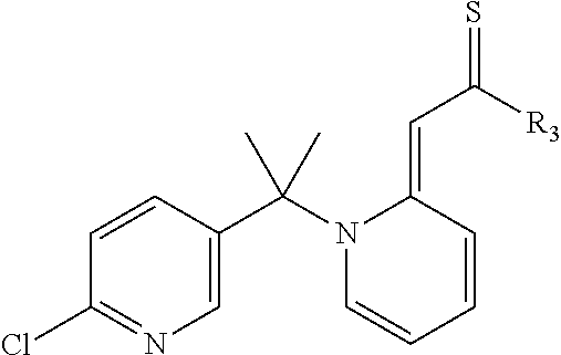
C1=CC(C(N2C=CC=CC2=CC([R3])=S)(C)C)=CN=C1Cl
